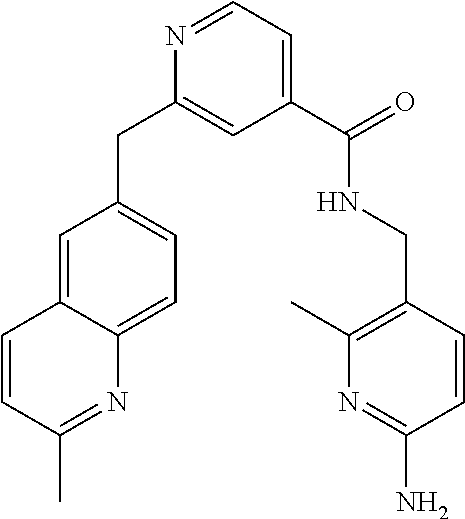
N1=CC=C(C(NCC2=C(C)N=C(N)C=C2)=O)C=C1CC1=CC=C2C(=C1)C=CC(C)=N2
